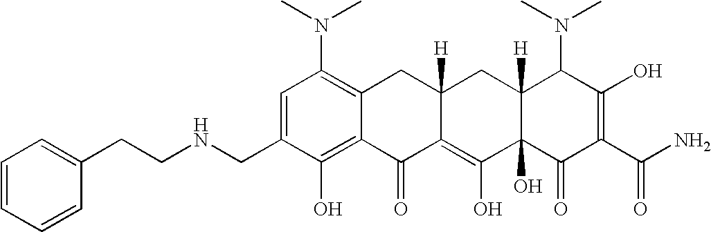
C1=C(CNCCC2=CC=CC=C2)C(O)=C2C(=C1N(C)C)CC1([H])C(=C(O)C3(O)C([H])(C1)C(N(C)C)C(O)=C(C(N)=O)C3=O)C2=O
